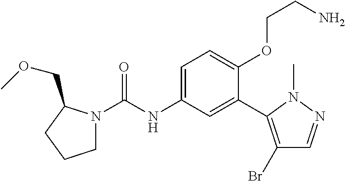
C1N(C(=O)NC2=CC=C(OCCN)C(C3=C(Br)C=NN3C)=C2)C(COC)CC1
